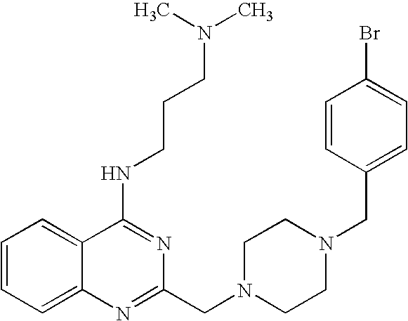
C1=CC=C2C(=C1)C(NCCCN(C)C)=NC(CN1CCN(CC3=CC=C(Br)C=C3)CC1)=N2
